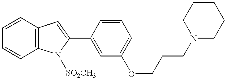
C1=CC=CC2=C1C=C(C1=CC(OCCCN3CCCCC3)=CC=C1)N2[SO2CH3]
